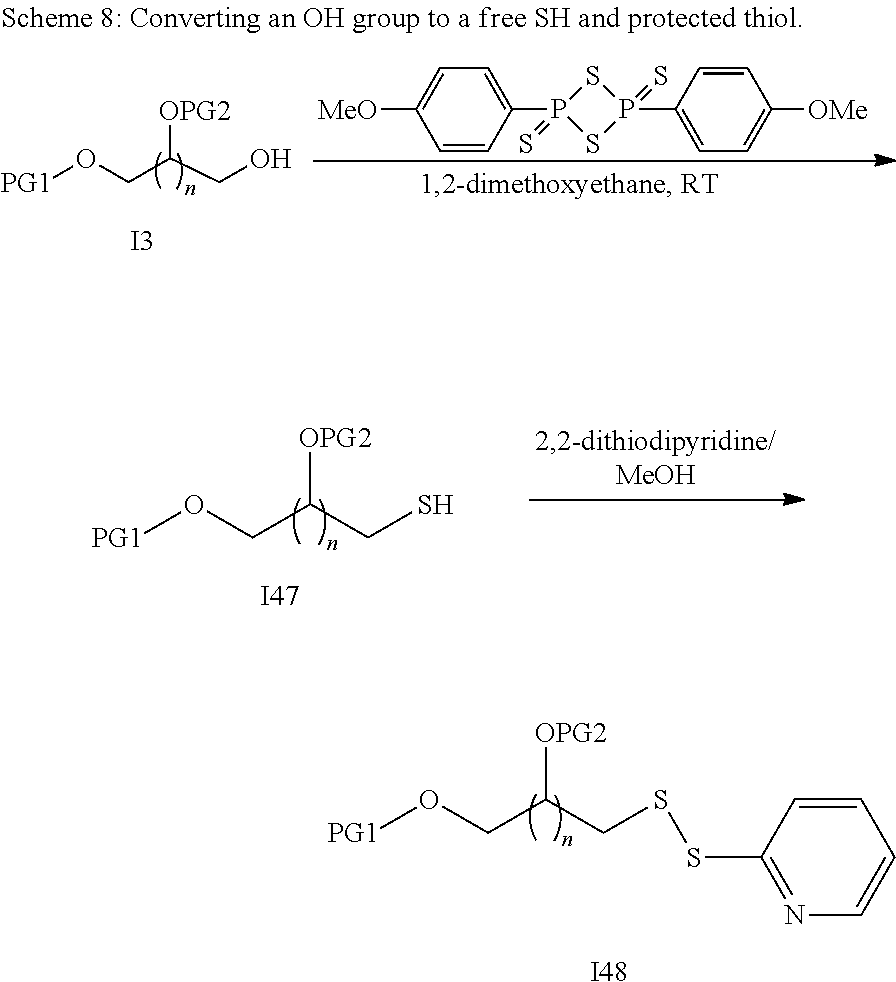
C1=CC(P2(=S)SP(C3=CC=C([OMe])C=C3)(=S)S2)=CC=C1[MeO].[PG1]OCC(CO)[OPG2].[I3].[PG1]OCC(CS)[OPG2].[I47].[PG1]OCC(CSSC1=NC=CC=C1)[OPG2].[I48]
